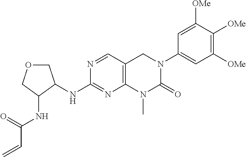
N(C1=NC2=C(C=N1)CN(C1=CC([OMe])=C([OMe])C([OMe])=C1)C(=O)N2C)C1C(NC(C=C)=O)COC1
